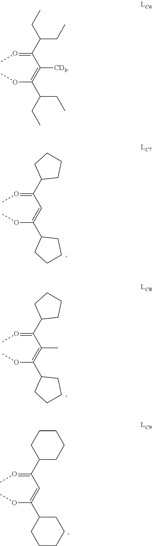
C(=OC)(C(=C(OC)C(CC)CC)[CD3])C(CC)CC.C(=OC)(C=C(OC)C1CCCC1)C1CCCC1.C(=OC)(C(=C(OC)C1CCCC1)C)C1CCCC1.C(=OC)(C=C(OC)C1CCCCC1)C1CCCCC1
